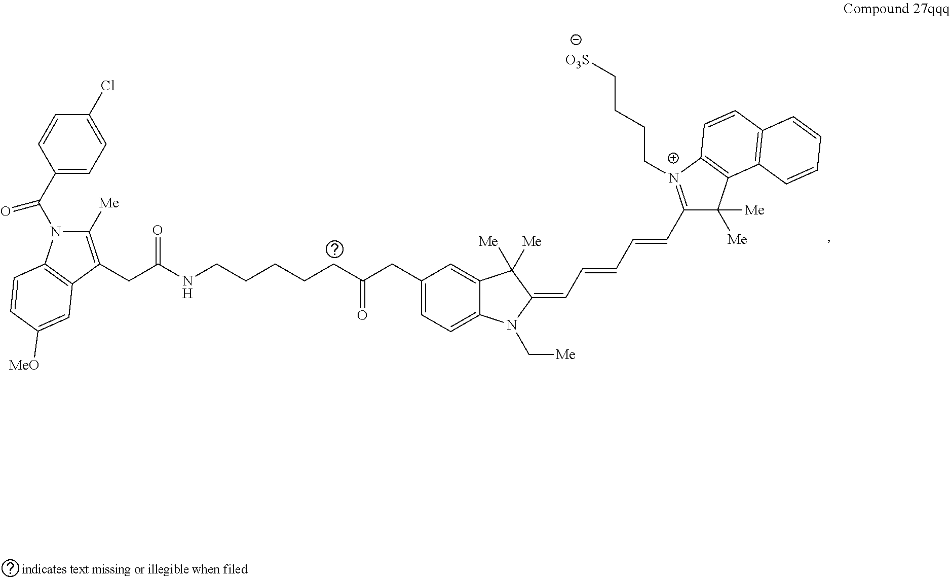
C1=CC(C(N2C([Me])=C(CC(NCCCCCC(CC3=CC=C4C(=C3)C([Me])([Me])C(=CC=CC=CC3=[N+](CCCC[O3S])C5=C(C3([Me])[Me])C3=C(C=C5)C=CC=C3)N4C[Me])=O)=O)C3=C2C=CC([MeO])=C3)=O)=CC=C1Cl
